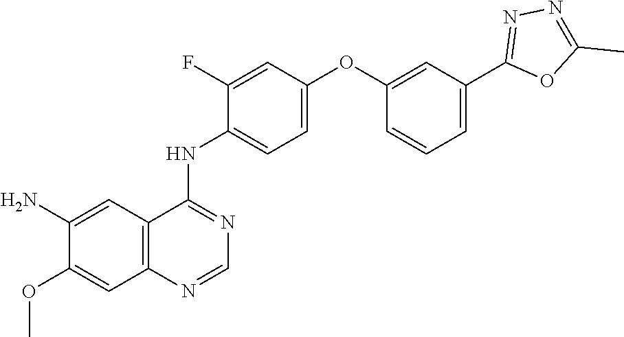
NC1=CC2=C(C=C1OC)N=CN=C2NC1=CC=C(OC2=CC(C3=NN=C(C)O3)=CC=C2)C=C1F
